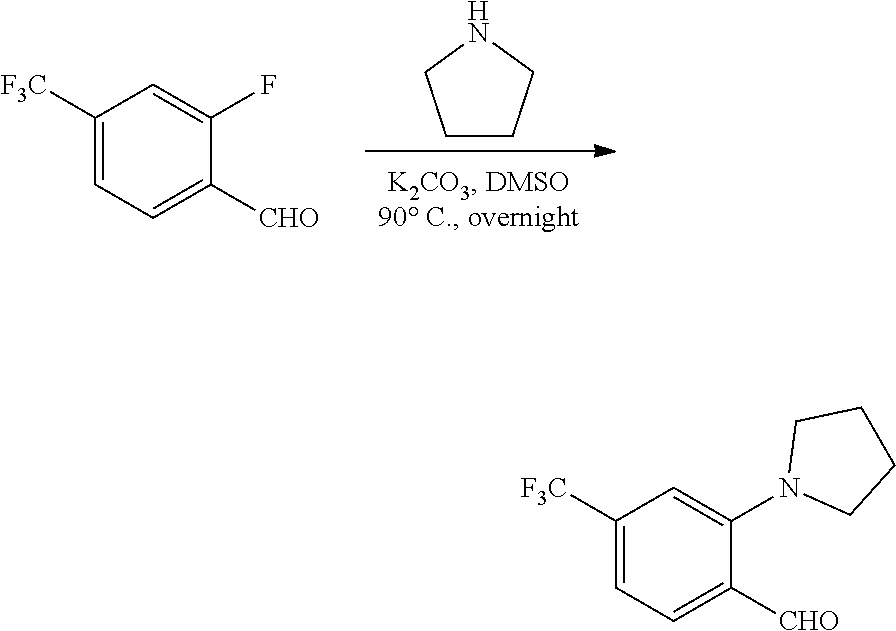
C1CCNC1.C1([F3C])=CC=C([CHO])C(F)=C1.C1([F3C])=CC=C([CHO])C(N2CCCC2)=C1
